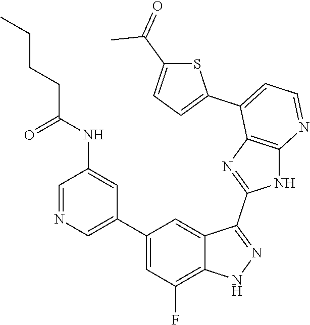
C1=NC=C(C2=CC(F)=C3C(=C2)C(C2=NC4=C(N2)N=CC=C4C2=CC=C(C(C)=O)S2)=NN3)C=C1NC(CCCC)=O
